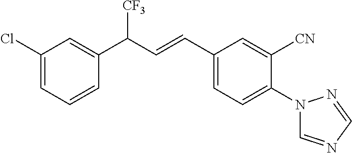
C1(C(C=CC2=CC=C(N3C=NC=N3)C([CN])=C2)[CF3])=CC(Cl)=CC=C1
